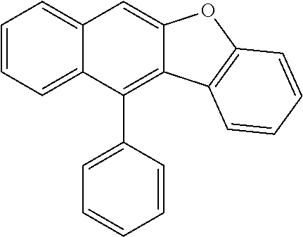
C1=CC=C2C(=C1)C=C1C(=C2C2=CC=CC=C2)C2=C(O1)C=CC=C2
